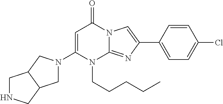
C1(N2CC3C(C2)CNC3)=CC(=O)N2C(=NC(C3=CC=C(Cl)C=C3)=C2)N1CCCCC
